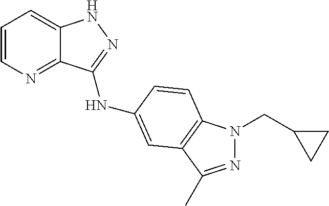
C1=CN=C2C(=C1)NN=C2NC1=CC2=C(N(CC3CC3)N=C2C)C=C1
